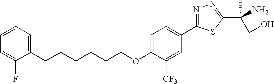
C(CCCOC1=CC=C(C2=NN=C(C(N)(CO)C)S2)C=C1[CF3])CCC1=CC=CC=C1F
